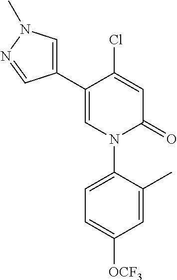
C1=C(Cl)C(C2=CN(C)N=C2)=CN(C2=CC=C([OCF3])C=C2C)C1=O
